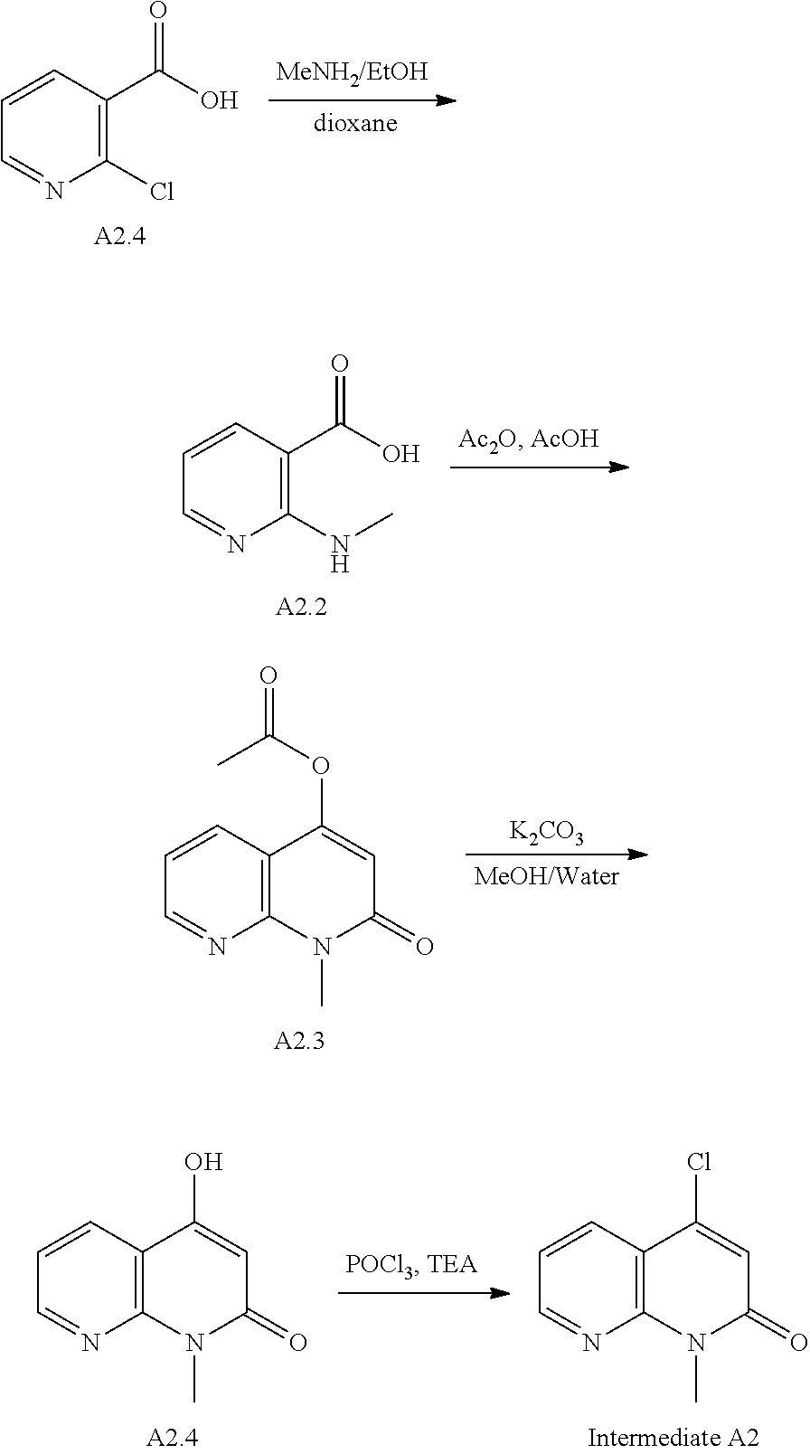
C1=CC(C(O)=O)=C(Cl)N=C1.C1=CC(C(O)=O)=C(NC)N=C1.[K2CO3].C1=CC2=C(N=C1)N(C)C(=O)C=C2OC(=O)C.C1=CC2=C(N=C1)N(C)C(=O)C=C2O.C1=CC2=C(N=C1)N(C)C(=O)C=C2Cl
